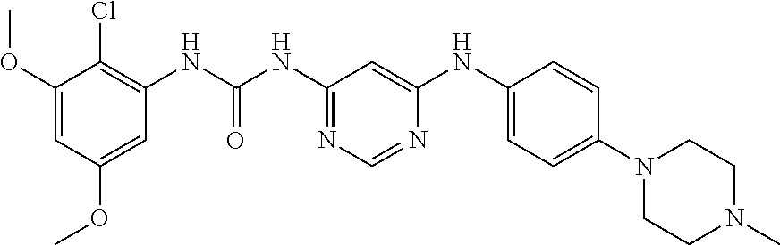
O(C1=CC(OC)=CC(NC(NC2=NC=NC(NC3=CC=C(N4CCN(C)CC4)C=C3)=C2)=O)=C1Cl)C
